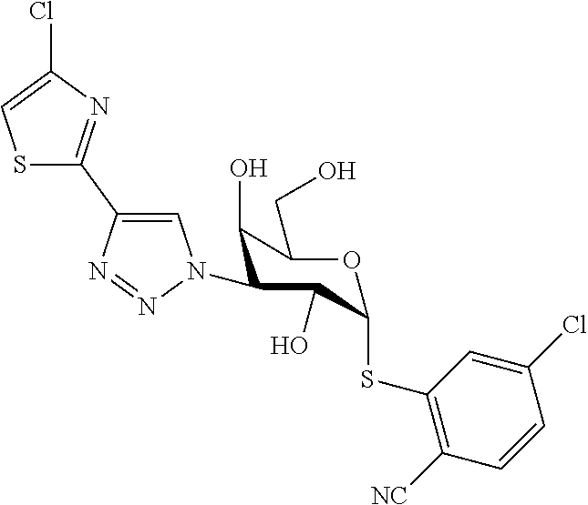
ClC1=CSC(C2=CN(C3C(O)C(CO)OC(SC4=C([NC])C=CC(Cl)=C4)C3O)N=N2)=N1
